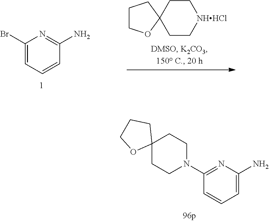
C1(N2CCC3(CC2)CCCO3)=NC(N)=CC=C1.C1(Br)=CC=CC(N)=N1.C1COC2(C1)CC[NHHCl]CC2
